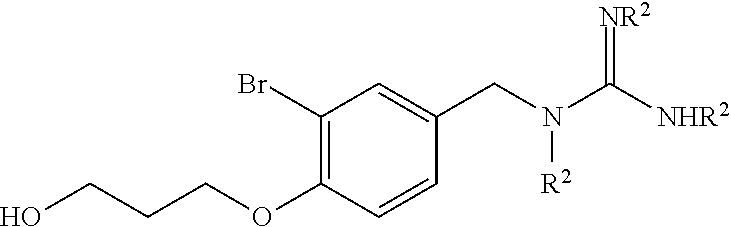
[R2]N(CC1=CC(Br)=C(OCCCO)C=C1)C([NHR2])=[NR2]
